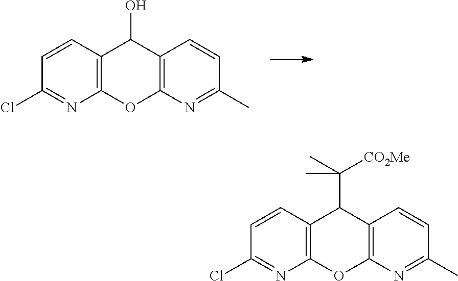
C12=C(N=C(C)C=C1)OC1=C(C2O)C=CC(Cl)=N1.C12=C(N=C(C)C=C1)OC1=C(C2C(C)([CO2Me])C)C=CC(Cl)=N1
